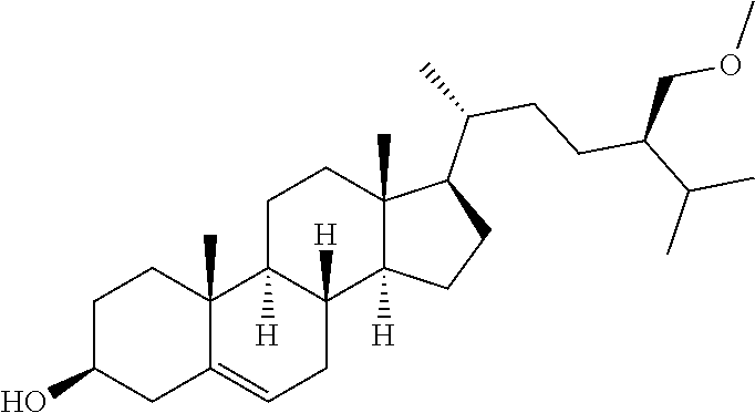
C1C2=CCC3([H])C([H])(C2(C)CCC1O)CCC1(C)C(C(CCC(C(C)C)COC)C)CCC13[H]
